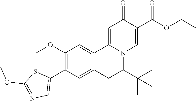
O(C)C1=NC=C(C2=C(OC)C=C3C4=CC(=O)C(C(=O)OCC)=CN4C(C(C)(C)C)CC3=C2)S1
